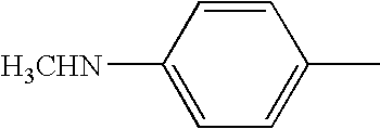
C1([H3CHN])=CC=C(C)C=C1
